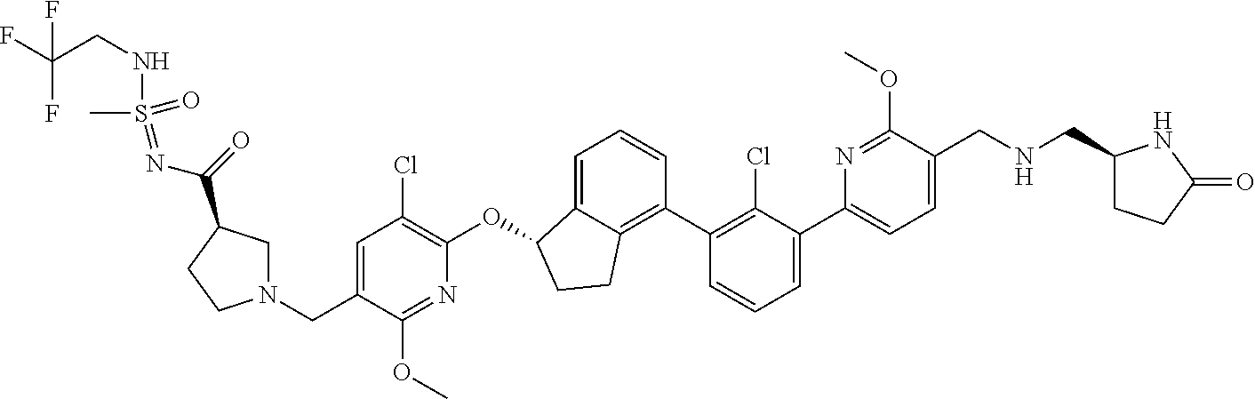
O(C1C2=CC=CC(C3=C(Cl)C(C4=CC=C(CNCC5CCC(=O)N5)C(OC)=N4)=CC=C3)=C2CC1)C1=C(Cl)C=C(CN2CC(C(=O)N=S(NCC(F)(F)F)(=O)C)CC2)C(OC)=N1
